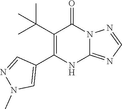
C12=NC=NN1C(=O)C(C(C)(C)C)=C(C1=CN(C)N=C1)N2
